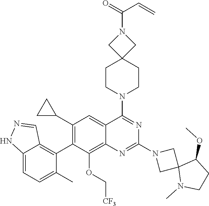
C12=CC=C(C)C(C3=C(C4CC4)C=C4C(=C3OC[CF3])N=C(N3CC5(C3)N(C)CCC5OC)N=C4N3CCC4(CC3)CN(C(C=C)=O)C4)=C1C=NN2
